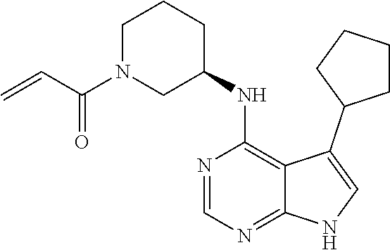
C1N(C(C=C)=O)CC(NC2=C3C(=NC=N2)NC=C3C2CCCC2)CC1
